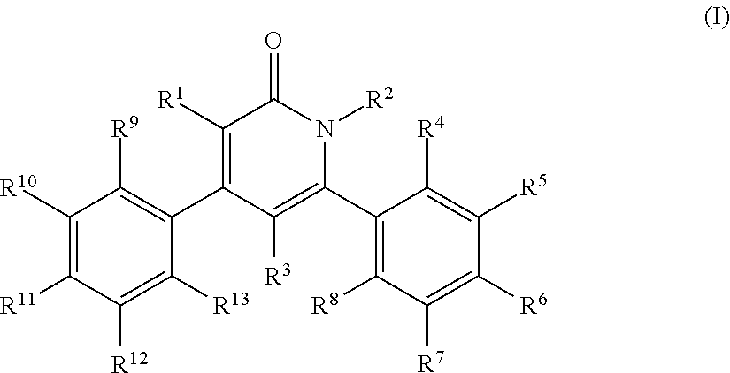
C1([R10])=C([R11])C([R12])=C([R13])C(C2=C([R1])C(=O)N([R2])C(C3=C([R8])C([R7])=C([R6])C([R5])=C3[R4])=C2[R3])=C1[R9]
